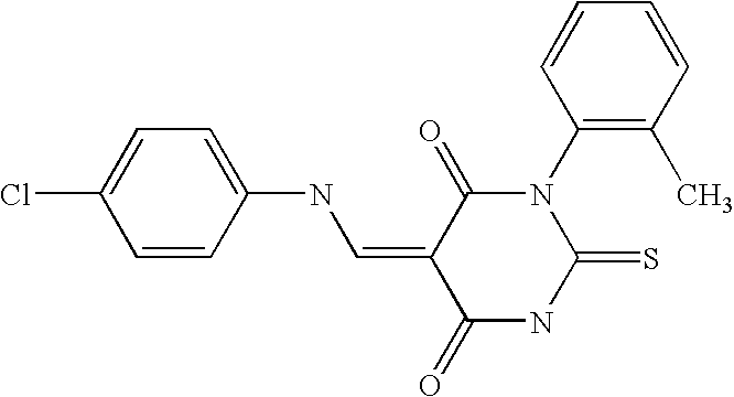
C1=C(Cl)C=CC(NC=C2C(=O)N(C3=C(C)C=CC=C3)C(=S)NC2=O)=C1
